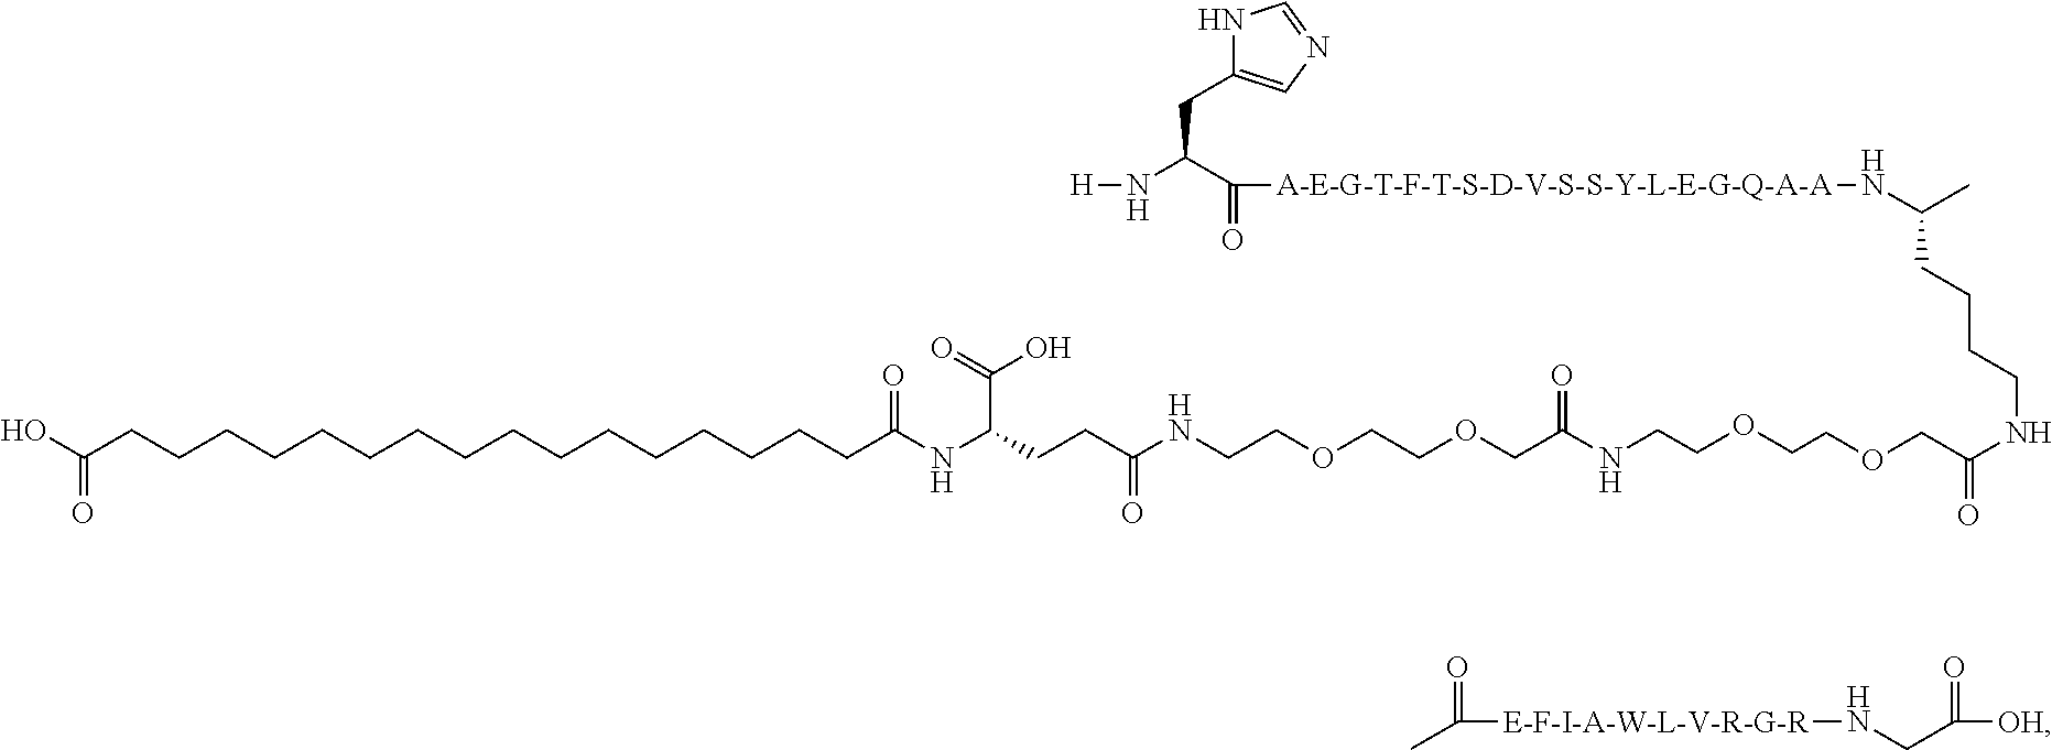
OC(CCCCCCCCCCCCCCCCC(NC(CCC(NCCOCCOCC(NCCOCCOCC(NCCCCC(C)N[A-E-G-T-F-T-S-D-V-S-S-Y-L-E-G-Q-A-A]C(C(N[H])CC1=CN=CN1)=O)=O)=O)=O)C(=O)O)=O)=O.CC([E-F-I-A-W-L-V-R-G-R]NCC(=O)[OH])=O
